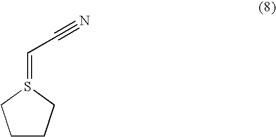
C1CCS(=CC#N)C1
